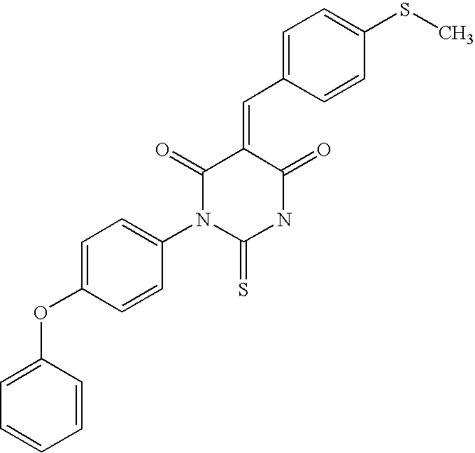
C(=C1C(=O)NC(=S)N(C2=CC=C(OC3=CC=CC=C3)C=C2)C1=O)C1=CC=C(SC)C=C1
